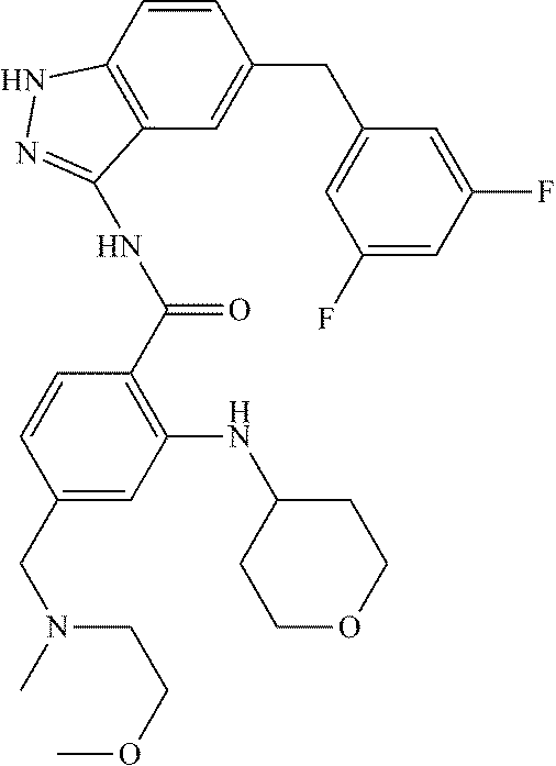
C1(F)=CC(CC2=CC3=C(C=C2)NN=C3NC(=O)C2=C(NC3CCOCC3)C=C(CN(C)CCOC)C=C2)=CC(F)=C1
